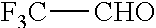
[F3C][CHO]
